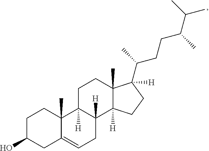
C1C(O)CC2=CCC3([H])C([H])(C2(C)C1)CCC1(C)C3([H])CCC1(C(CCC(C(C)C)C)C)[H]
